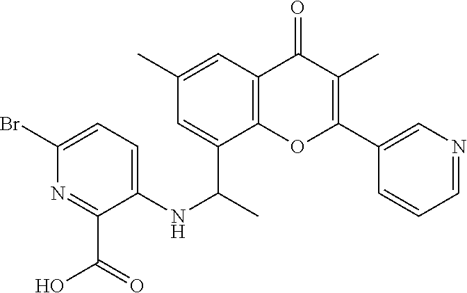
C12=C(C=C(C)C=C1C(C)NC1=CC=C(Br)N=C1C(O)=O)C(=O)C(C)=C(C1=CN=CC=C1)O2
